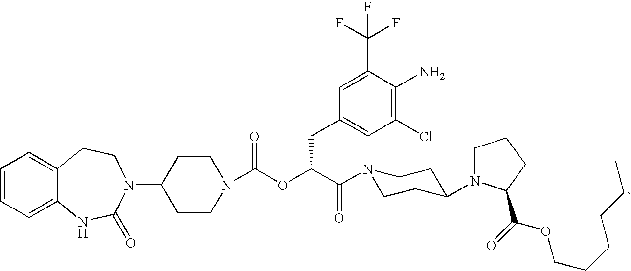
C1=CC=C2C(=C1)CCN(C1CCN(C(OC(C(=O)N3CCC(N4CCCC4C(=O)OCCCCCC)CC3)CC3=CC(Cl)=C(N)C(C(F)(F)F)=C3)=O)CC1)C(=O)N2
